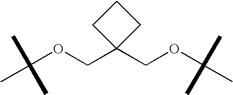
C(OCC1(COC(C)(C)C)CCC1)(C)(C)C
